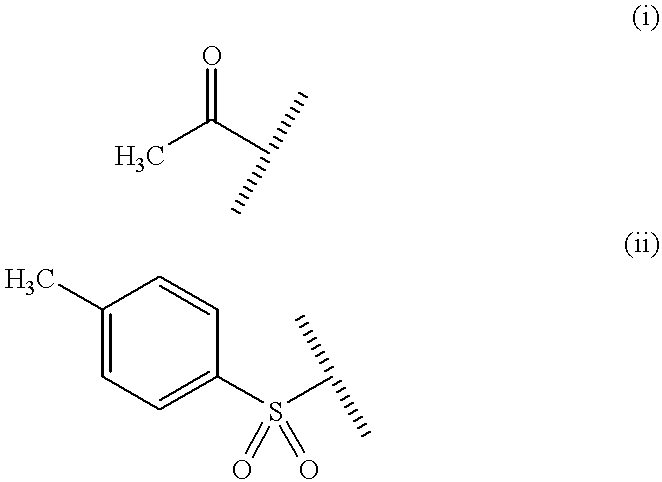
O=C(C)C(C)C.C1=C(S(=O)(=O)C(C)C)C=CC(C)=C1
